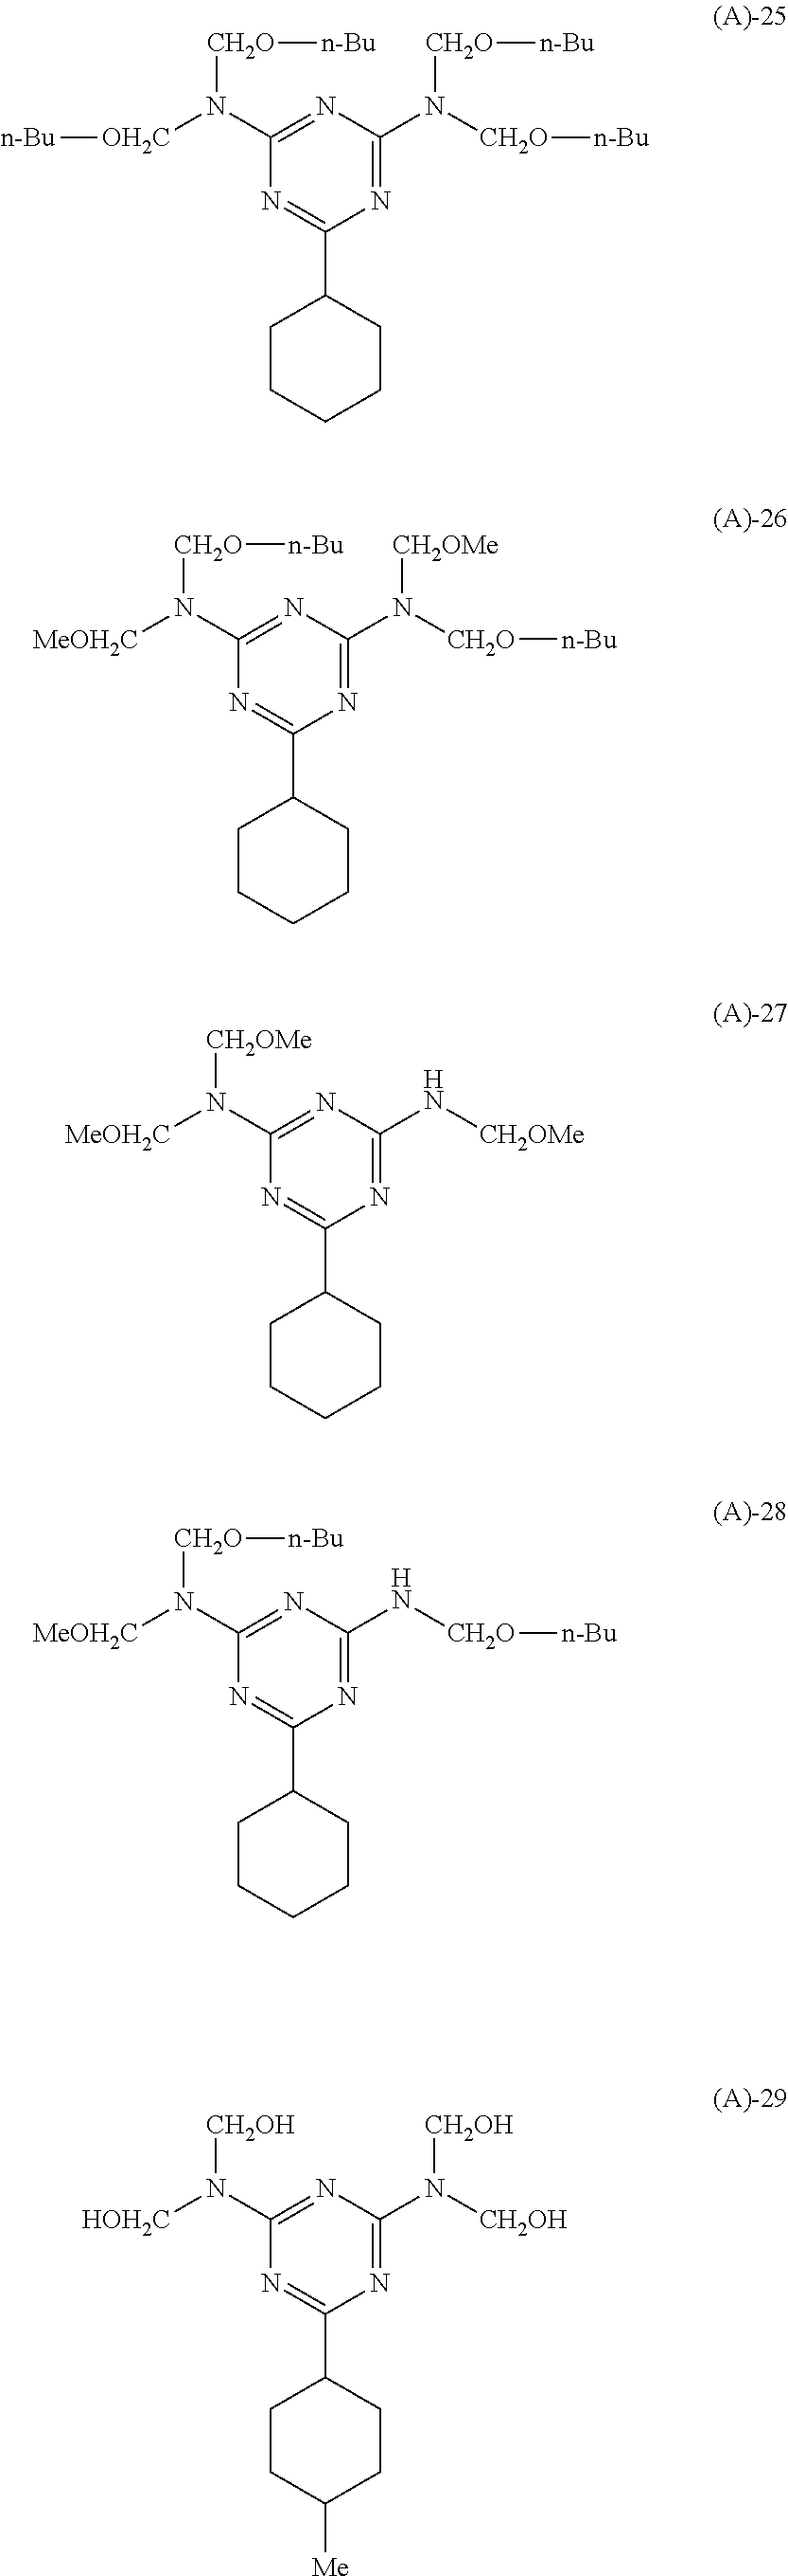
C1(N([OH2C][n-Bu])[CH2O][n-Bu])=NC(N([CH2O][n-Bu])[CH2O][n-Bu])=NC(C2CCCCC2)=N1.C1(N([MeOH2C])[CH2O][n-Bu])=NC(N([CH2O][n-Bu])[CH2OMe])=NC(C2CCCCC2)=N1.C1(N([MeOH2C])[CH2OMe])=NC(N[CH2OMe])=NC(C2CCCCC2)=N1.C1(N([MeOH2C])[CH2O][n-Bu])=NC(N[CH2O][n-Bu])=NC(C2CCCCC2)=N1.C1(N([HOH2C])[CH2OH])=NC(N([CH2OH])[CH2OH])=NC(C2CCC([Me])CC2)=N1
